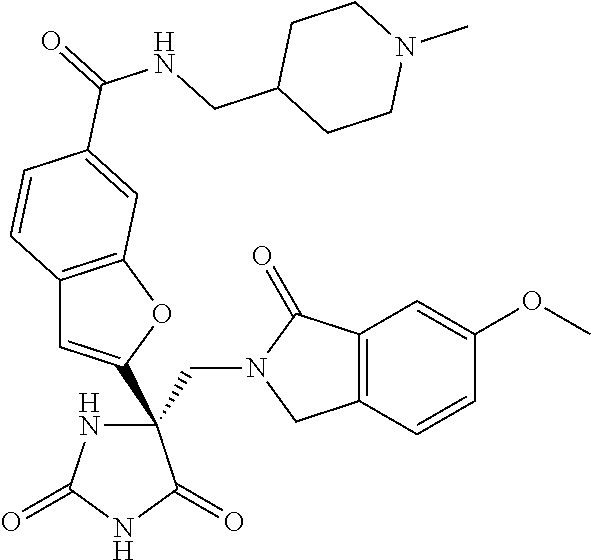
C(C1(C2=CC3=C(O2)C=C(C(NCC2CCN(C)CC2)=O)C=C3)NC(=O)NC1=O)N1CC2=C(C1=O)C=C(OC)C=C2
